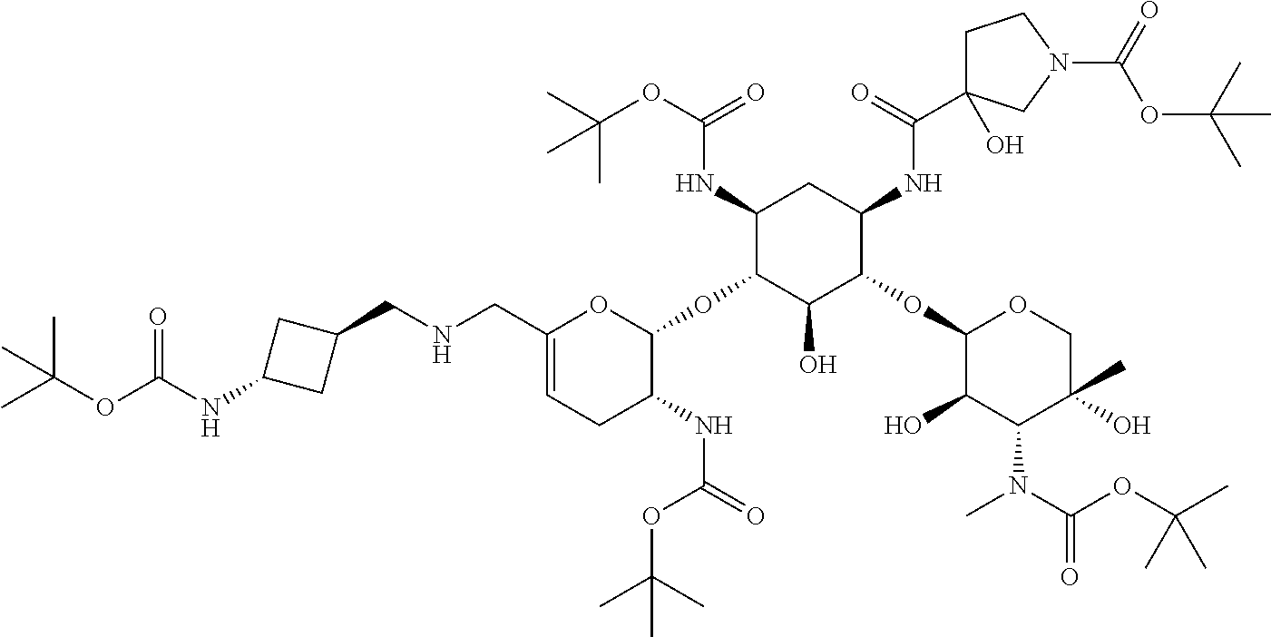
C1(CNCC2CC(NC(OC(C)(C)C)=O)C2)=CCC(NC(=O)OC(C)(C)C)C(OC2C(O)C(OC3C(O)C(N(C)C(OC(C)(C)C)=O)C(O)(C)CO3)C(NC(C3(O)CCN(C(=O)OC(C)(C)C)C3)=O)CC2NC(OC(C)(C)C)=O)O1
